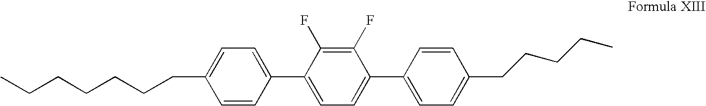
C1(C2=CC=C(CCCCCCC)C=C2)=CC=C(C2=CC=C(CCCCC)C=C2)C(F)=C1F
